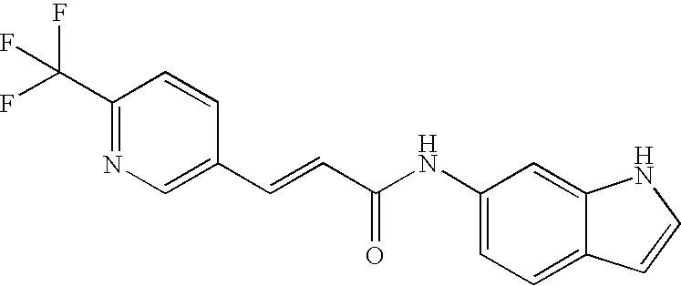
C(=CC(=O)NC1=CC=C2C(=C1)NC=C2)C1=CN=C(C(F)(F)F)C=C1
